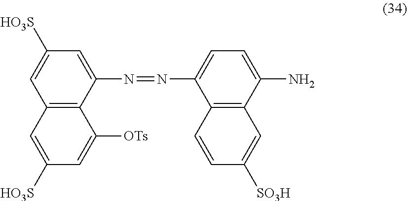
C12=C(C(N=NC3=CC=C(N)C4=C3C=CC([SO3H])=C4)=CC([HO3S])=C1)C([OTs])=CC([HO3S])=C2
